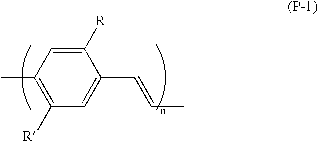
CC1=C([R])C=C(C=CC)C([R])=C1
